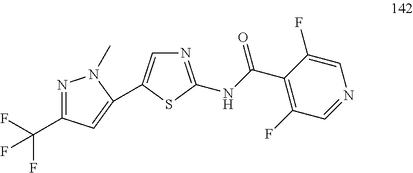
N1=C(C(F)(F)F)C=C(C2=CN=C(NC(C3=C(F)C=NC=C3F)=O)S2)N1C
